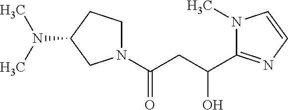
N1(C(CC(C2=NC=CN2C)O)=O)CCC(N(C)C)C1
